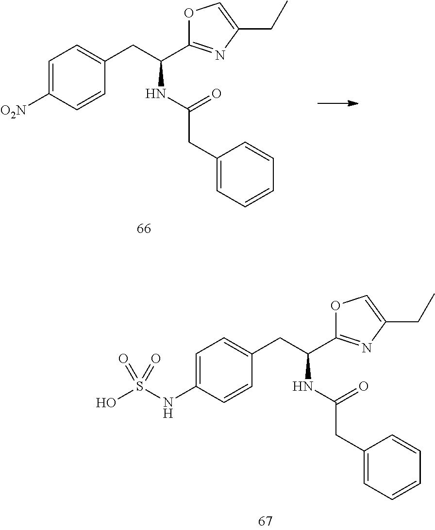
C1=C([O2N])C=CC(CC(C2=NC(CC)=CO2)NC(CC2=CC=CC=C2)=O)=C1.C1=C(NS(O)(=O)=O)C=CC(CC(C2=NC(CC)=CO2)NC(CC2=CC=CC=C2)=O)=C1
